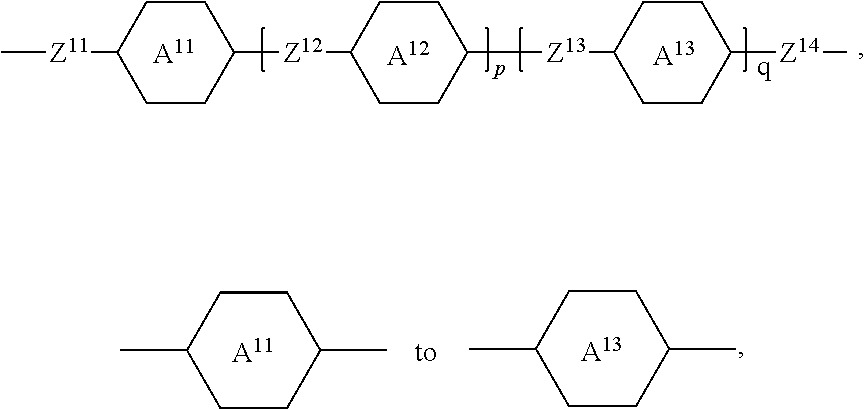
CC1CCC(C)CC1.[A11].CC1CCC(C)CC1.[A13].[A11].[A12].C[Z11]C1CCC([Z12]C2CCC([Z13]C3CCC([Z14]C)CC3)CC2)CC1.[A13]
